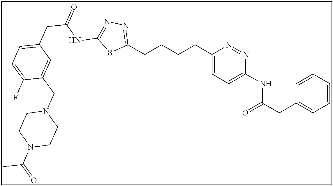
C1(CCCCC2=NN=C(NC(CC3=CC=C(F)C(CN4CCN(C(=O)C)CC4)=C3)=O)S2)=CC=C(NC(CC2=CC=CC=C2)=O)N=N1
